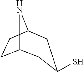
C12NC(CC1)CC(S)C2
